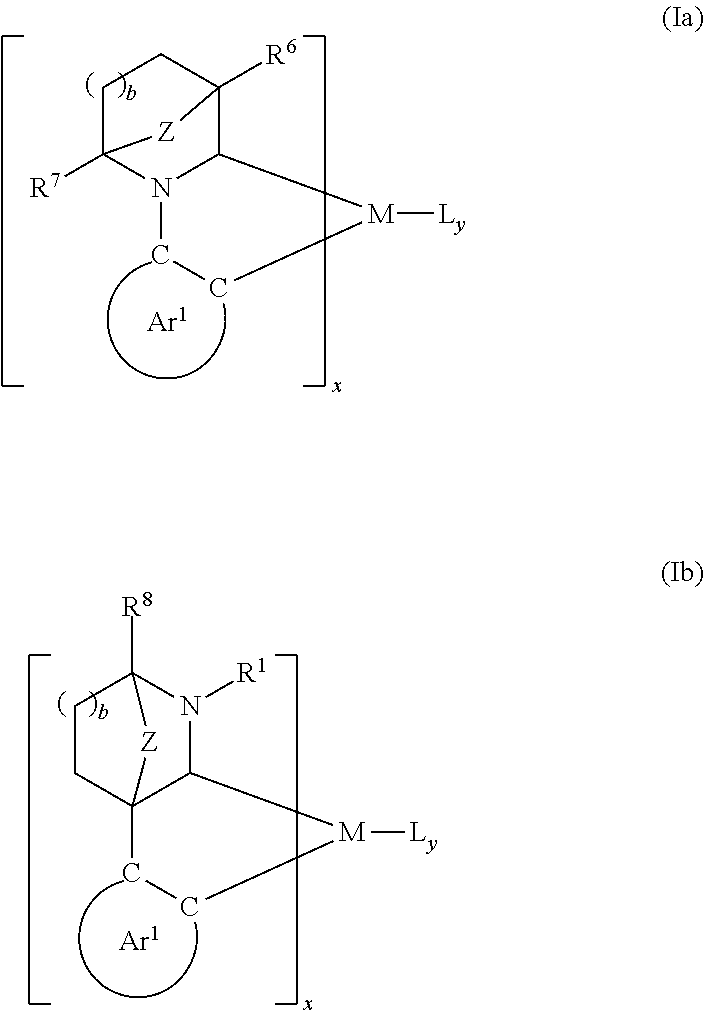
N12CC[M]([Ly])C1C1([R6])CCC2([R7])[Z]1.C123CC[M]([Ly])C1N([R1])C([R8])(CC2)[Z]3
